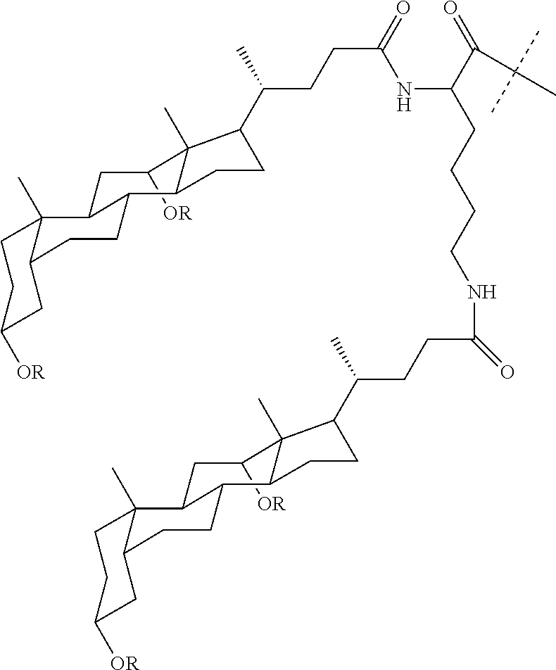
C1([OR])CC2C3(C)CCC([OR])CC3CCC2C2C1(C)C(C(C)CCC(=O)NC(CCCCNC(CCC(C)C1C3(C)C([OR])CC4C5(C)CCC([OR])CC5CCC4C3CC1)=O)C(=O)C(C)(C)C)CC2
